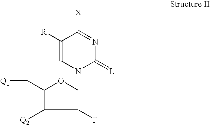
C1(F)C(N2C(=[L])N=C([X])C([R])=C2)OC(C[Q1])C1[Q2]
